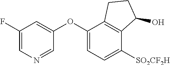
C1(F)=CN=CC(OC2=CC=C([SO2CF2H])C3=C2CCC3O)=C1
